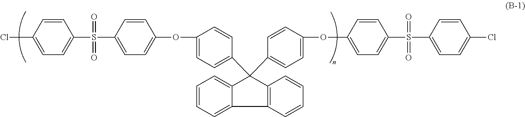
ClC1=CC=C(S(C2=CC=C(OC3=CC=C(C4(C5=CC=C(OC6=CC=C(S(C7=CC=C(Cl)C=C7)(=O)=O)C=C6)C=C5)C5=CC=CC=C5C5=C4C=CC=C5)C=C3)C=C2)(=O)=O)C=C1
